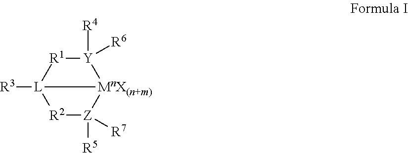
[Y]1([R4])([R6])[R1][L]2([R3])[R2][Z]([R5])([R7])[MnX(n+m)]12
